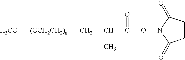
[H3CO][(OCH2CH2)n]CC(C(=O)ON1C(=O)CCC1=O)C
